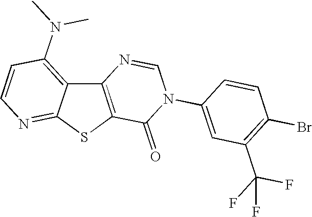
C12=C(SC3=NC=CC(N(C)C)=C13)C(=O)N(C1=CC(C(F)(F)F)=C(Br)C=C1)C=N2
